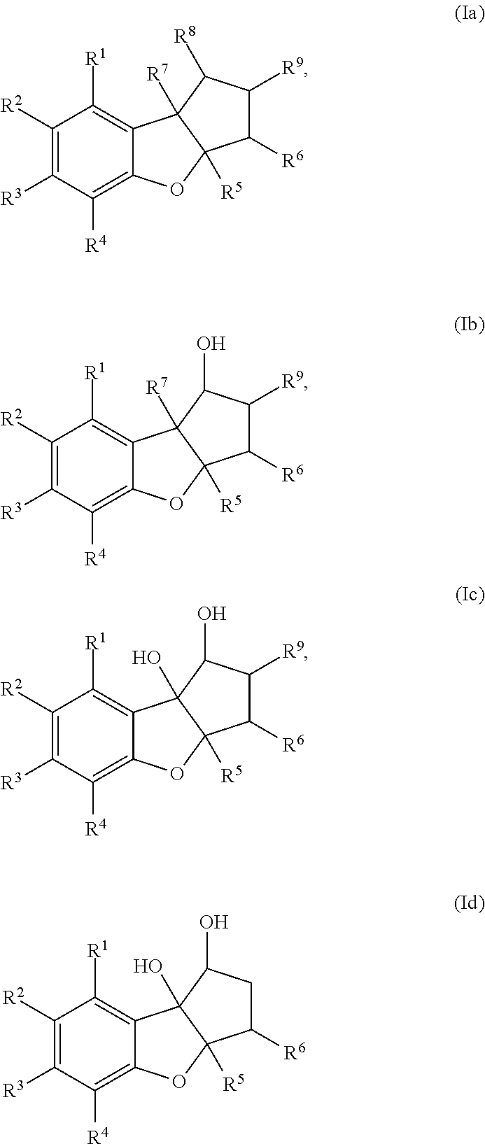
C1([R3])=C([R2])C([R1])=C2C(=C1[R4])OC1([R5])C2([R7])C([R8])C([R9])C1[R6].C1([R3])=C([R2])C([R1])=C2C(=C1[R4])OC1([R5])C2([R7])C(O)C([R9])C1[R6].C1([R3])=C([R2])C([R1])=C2C(=C1[R4])OC1([R5])C2(O)C(O)C([R9])C1[R6].C1([R3])=C([R2])C([R1])=C2C(=C1[R4])OC1([R5])C2(O)C(O)CC1[R6]
